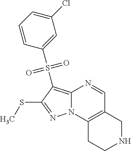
C12=C(S(C3=CC(Cl)=CC=C3)(=O)=O)C(SC)=NN1C1=C(C=N2)CNCC1
